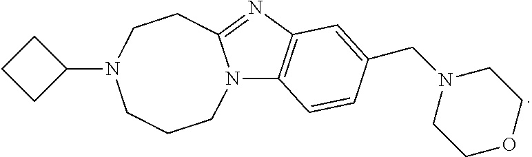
N12C3=C(N=C1CCN(C1CCC1)CCC2)C=C(CN1CCOCC1)C=C3
